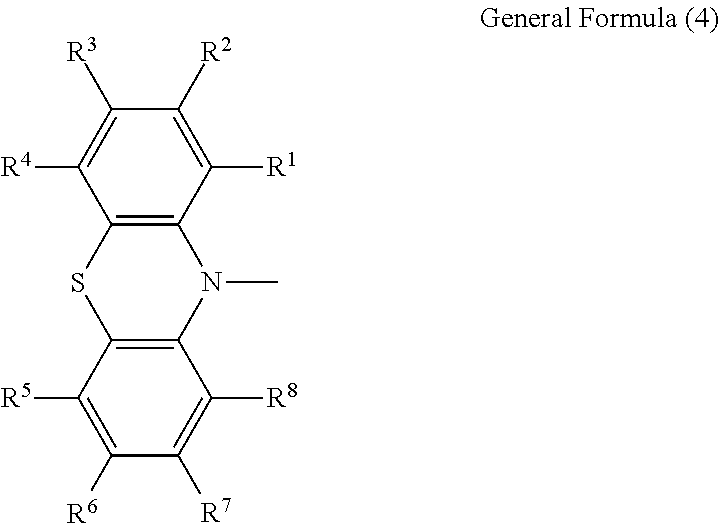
[R4]C1=C([R3])C([R2])=C([R1])C2=C1SC1=C(N2C)C([R8])=C([R7])C([R6])=C1[R5]
